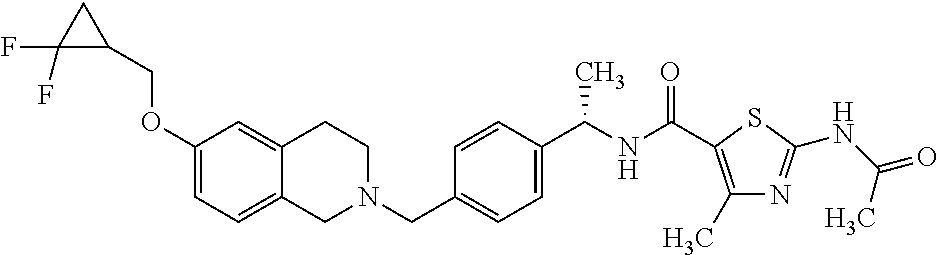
C1(OCC2CC2(F)F)=CC=C2C(=C1)CCN(CC1=CC=C(C(NC(=O)C3=C(C)N=C(NC(=O)C)S3)C)C=C1)C2
